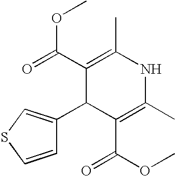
C1(C2=CSC=C2)C(C(OC)=O)=C(C)NC(C)=C1C(=O)OC
